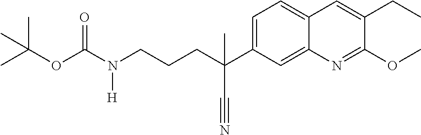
C1=C(C(C)(C#N)CCCN(C(OC(C)(C)C)=O)[H])C=C2C(=C1)C=C(CC)C(OC)=N2
